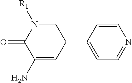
C1=C(C2CN([R1])C(=O)C(N)=C2)C=CN=C1
